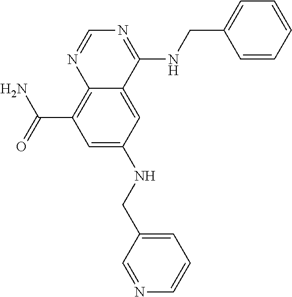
C(C1=C2N=CN=C(NCC3=CC=CC=C3)C2=CC(NCC2=CC=CN=C2)=C1)(N)=O
